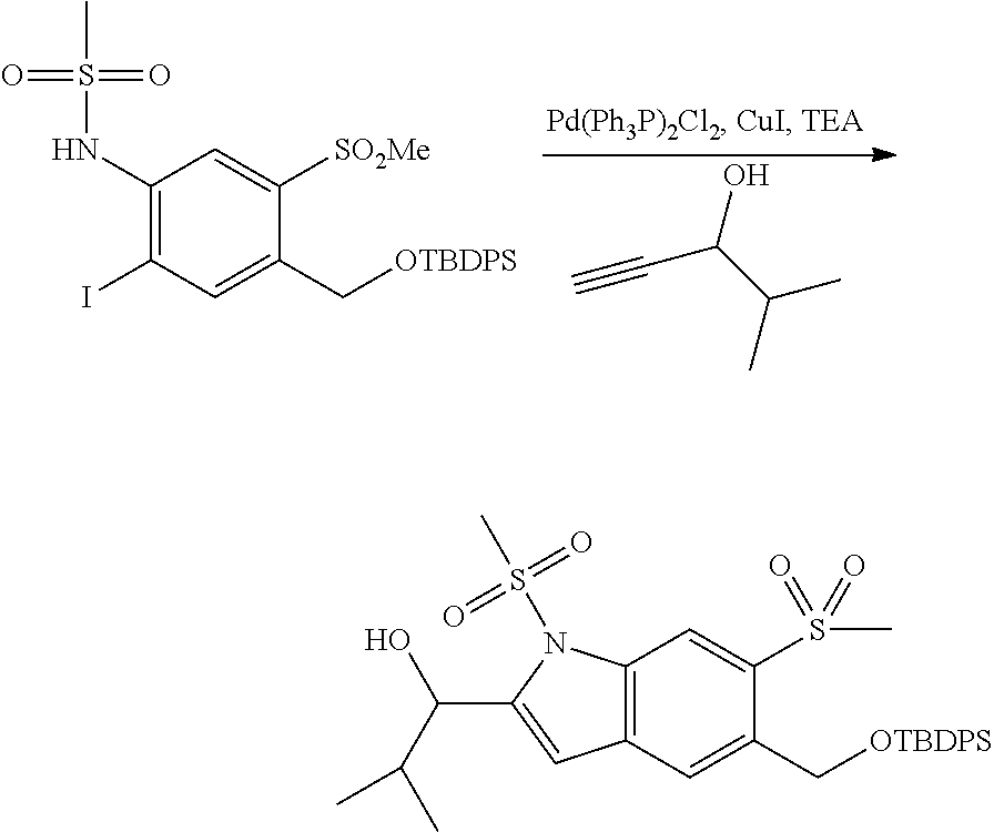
C12=C(N(S(C)(=O)=O)C(C(C(C)C)O)=C1)C=C(S(C)(=O)=O)C(C[OTBDPS])=C2.C#CC(C(C)C)O.C1(NS(C)(=O)=O)=C(I)C=C(C[OTBDPS])C([SO2Me])=C1
